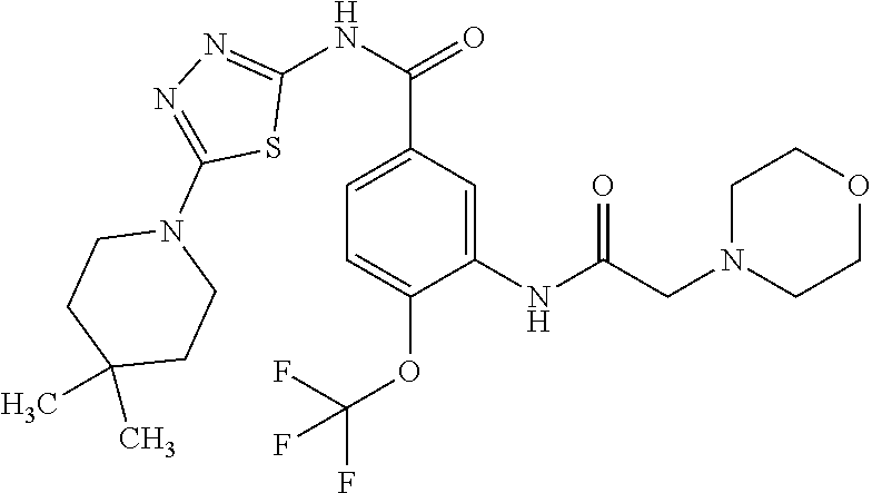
C(C1=CC=C(OC(F)(F)F)C(NC(CN2CCOCC2)=O)=C1)(NC1=NN=C(N2CCC(C)(C)CC2)S1)=O
